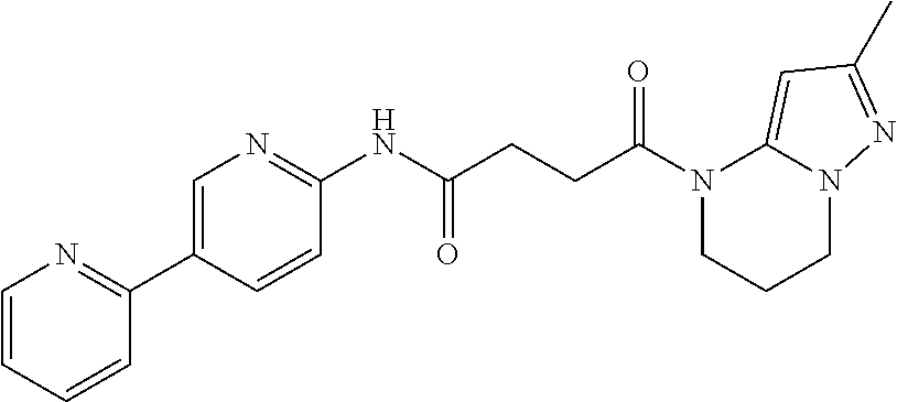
N1(C(CCC(NC2=NC=C(C3=NC=CC=C3)C=C2)=O)=O)CCCN2C1=CC(C)=N2
